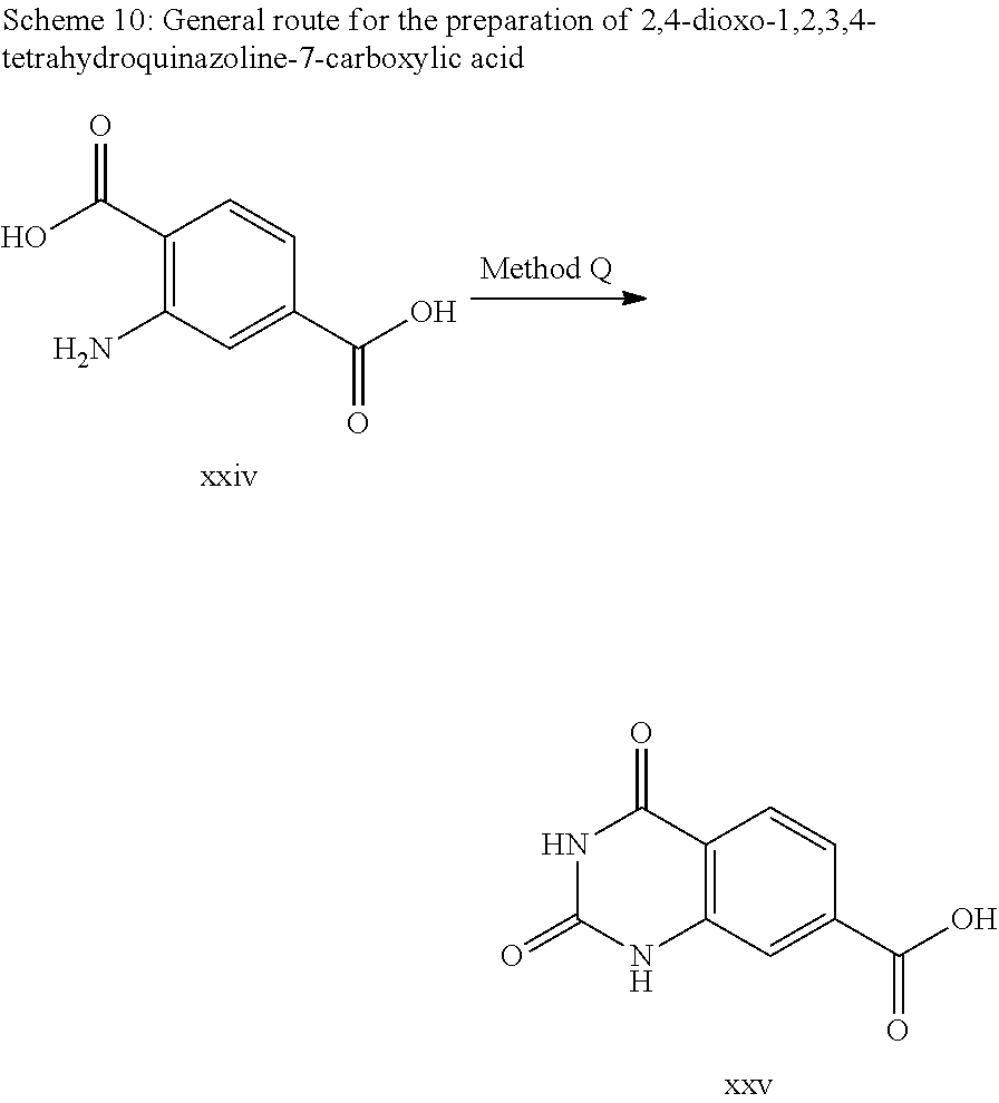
C1(C(O)=O)=C(N)C=C(C(O)=O)C=C1.C12=C(C=C(C(O)=O)C=C1)NC(=O)NC2=O
